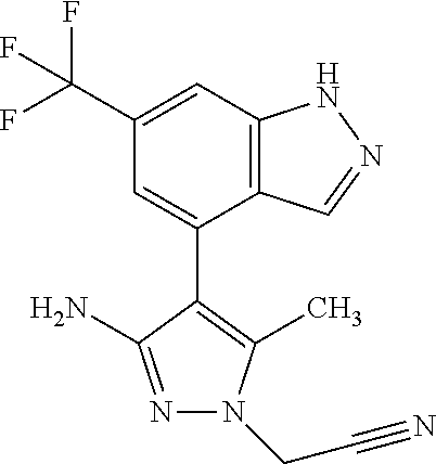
C12=C(C=C(C(F)(F)F)C=C1C1=C(C)N(CC#N)N=C1N)NN=C2
